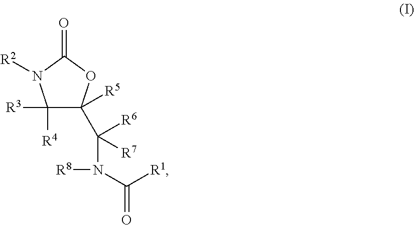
C1([R4])([R3])C([R5])(C(N([R8])C([R1])=O)([R6])[R7])OC(=O)N1[R2]
